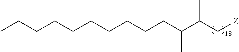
C(C(C[Z])C)(CCCCCCCCCC)C
